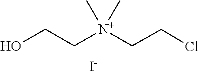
C(C[N+](CCO)(C)C)Cl.[I-]
